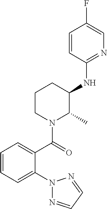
C1=CC(NC2CCCN(C(=O)C3=CC=CC=C3N3N=CC=N3)C2C)=NC=C1F
